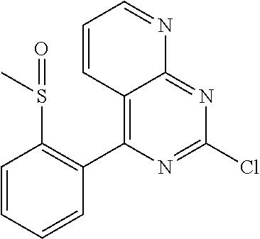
C12=C(C3=C(S(C)=O)C=CC=C3)N=C(Cl)N=C1N=CC=C2
